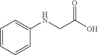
C1=CC=CC(NCC(O)=O)=C1
